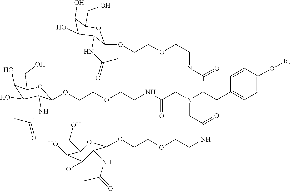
O(CCNC(CN(C(CC1=CC=C(O[R])C=C1)C(NCCOCCOC1C(NC(C)=O)C(O)C(O)C(CO)O1)=O)CC(NCCOCCOC1C(NC(C)=O)C(O)C(O)C(CO)O1)=O)=O)CCOC1C(NC(C)=O)C(O)C(O)C(CO)O1
